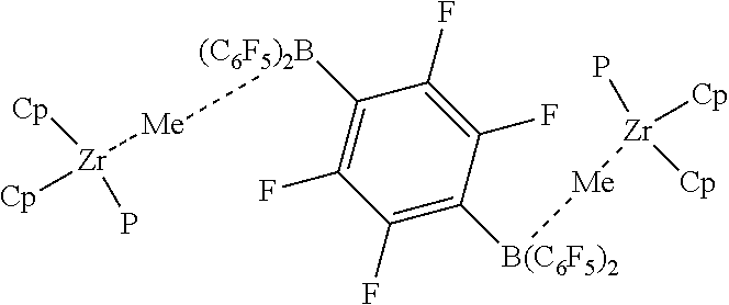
C1(F)=C([B(C6F5)2][Me][Zr](P)([Cp])[Cp])C(F)=C(F)C([(C6F5)2B][Me][Zr]([Cp])(P)[Cp])=C1F
